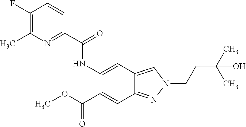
C1(F)=C(C)N=C(C(NC2=CC3=CN(CCC(C)(C)O)N=C3C=C2C(=O)OC)=O)C=C1
